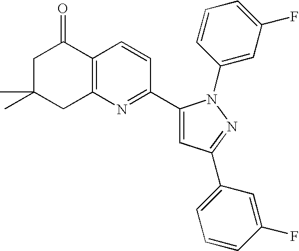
C1C(C)(C)CC2=C(C1=O)C=CC(C1=CC(C3=CC=CC(F)=C3)=NN1C1=CC(F)=CC=C1)=N2
